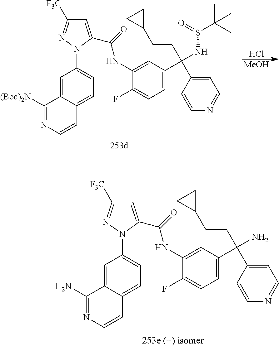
C1=C2C(=CC=C1N1C(C(NC3=CC(C(N)(CCC4CC4)C4=CC=NC=C4)=CC=C3F)=O)=CC([F3C])=N1)C=CN=C2N.C1=C2C(=CC=C1N1C(C(NC3=CC(C(NS(=O)C(C)(C)C)(CCC4CC4)C4=CC=NC=C4)=CC=C3F)=O)=CC([F3C])=N1)C=CN=C2[(Boc)2N].Cl.[MeOH]
